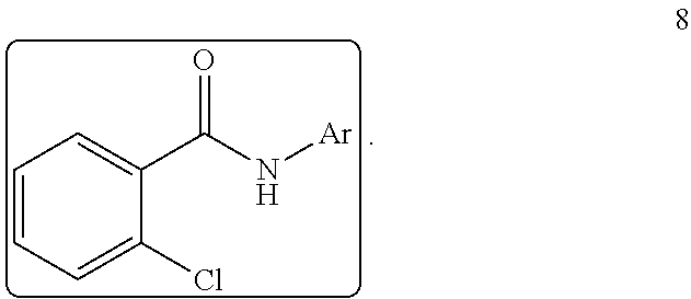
C1=CC=C(Cl)C(C(N[Ar])=O)=C1
